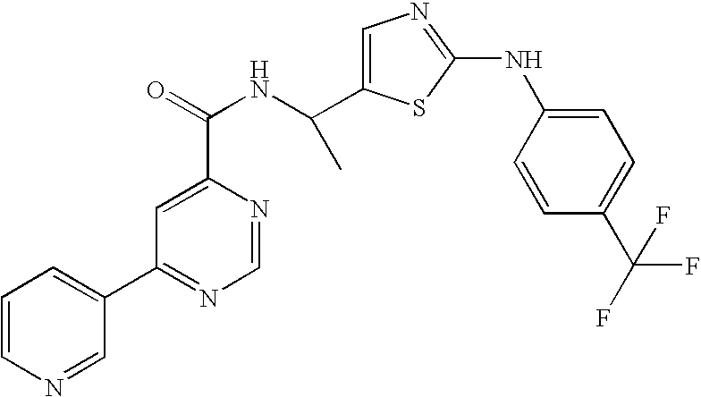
C1(C2=NC=NC(C(=O)NC(C3=CN=C(NC4=CC=C(C(F)(F)F)C=C4)S3)C)=C2)=CC=CN=C1
